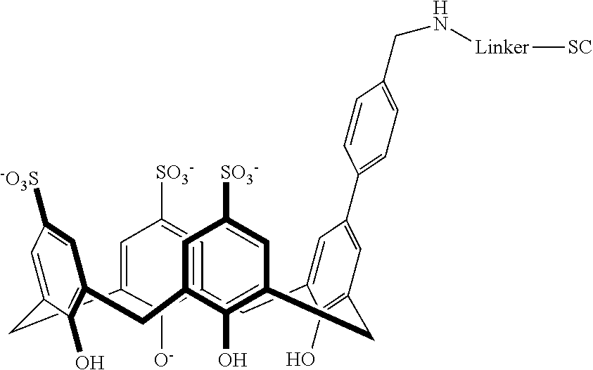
C12=CC([SO3-])=CC(=C1[O-])CC1=CC(C3=CC=C(CN[Linker][SC])C=C3)=CC(=C1O)CC1=C(O)C(=CC([SO3-])=C1)CC1=C(O)C(=CC([-O3S])=C1)C2
